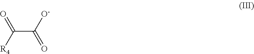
C(C([R4])=O)([O-])=O
